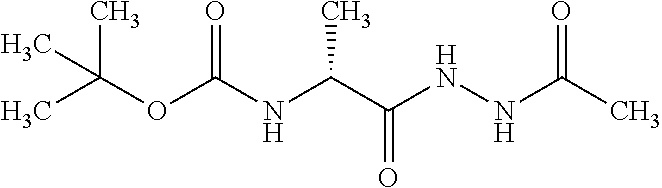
CC(OC(NC(C(NNC(=O)C)=O)C)=O)(C)C
